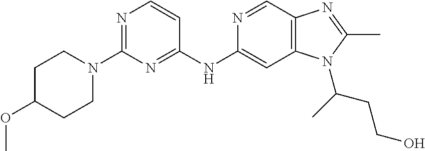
C1(N2CCC(OC)CC2)=NC=CC(NC2=CC3=C(C=N2)N=C(C)N3C(C)CCO)=N1
